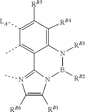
C1([LA])=C([RB5])C([RB4])=C2C(=C1C)C1=N(C)C([RB6])=C([RB1])N1B([RB2])N2[RB3]
